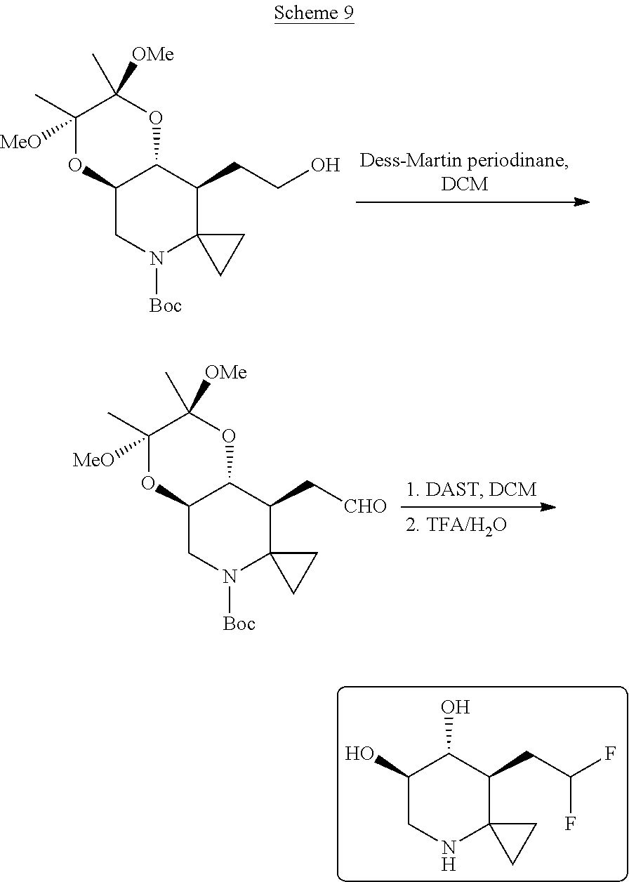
C1(C)([MeO])OC2C(OC1(C)[OMe])C(C[CHO])C1(N([Boc])C2)CC1.OC1C(O)C(CC(F)F)C2(NC1)CC2.C1(C)([MeO])OC2C(OC1(C)[OMe])C(CCO)C1(N([Boc])C2)CC1
